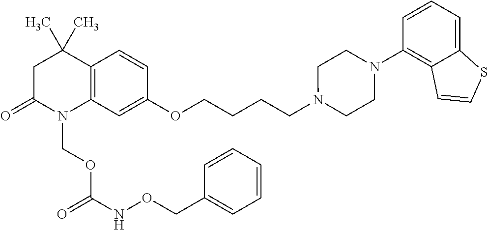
C1C(=O)N(COC(NOCC2=CC=CC=C2)=O)C2=C(C1(C)C)C=CC(OCCCCN1CCN(C3=C4C(=CC=C3)SC=C4)CC1)=C2
